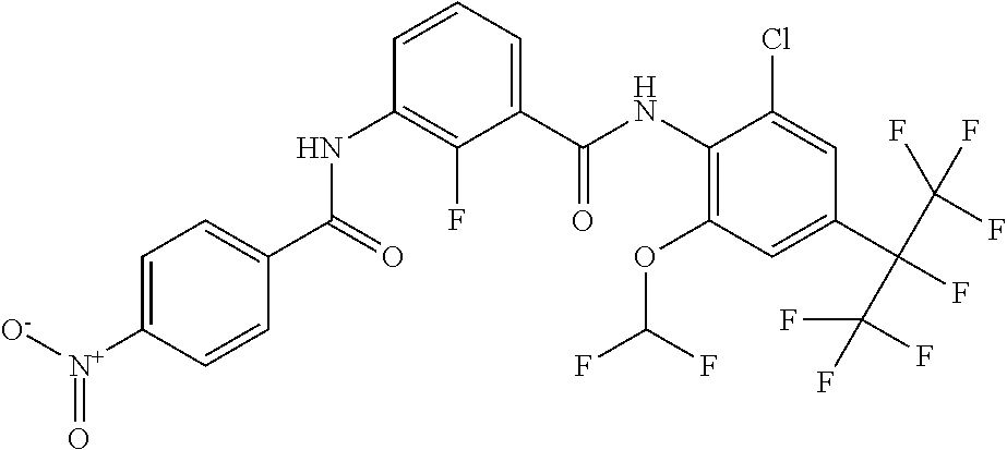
C1=C([N+]([O-])=O)C=CC(C(=O)NC2=C(F)C(C(NC3=C(OC(F)F)C=C(C(C(F)(F)F)(C(F)(F)F)F)C=C3Cl)=O)=CC=C2)=C1
